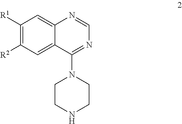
C1([R1])=C([R2])C=C2C(=C1)N=CN=C2N1CCNCC1
